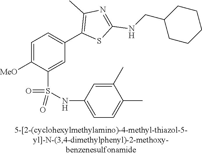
C1=C([MeO])C(S(NC2=CC=C(C)C(C)=C2)(=O)=O)=CC(C2=C(C)N=C(NCC3CCCCC3)S2)=C1
